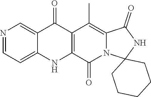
C1=NC=C2C(=C1)NC1=C(C(C)=C3N(C1=O)C1(NC3=O)CCCCC1)C2=O
